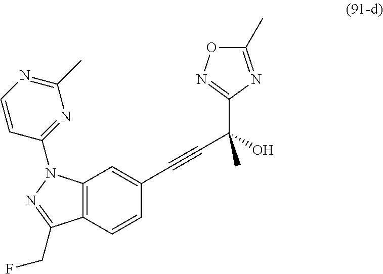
C12=C(C=CC(C#CC(O)(C3=NOC(C)=N3)C)=C1)C(CF)=NN2C1=NC(C)=NC=C1
